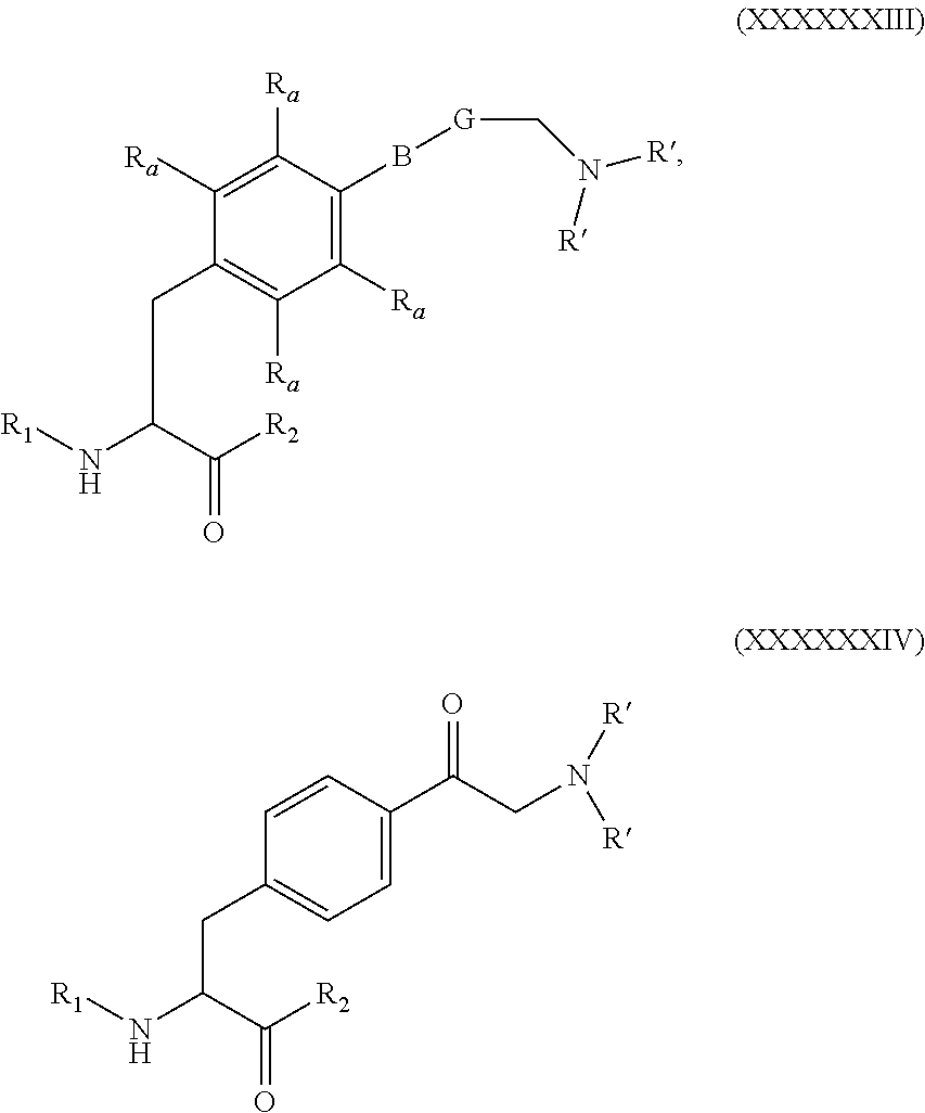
C1([Ra])=C(B[G]CN([R])[R])C([Ra])=C([Ra])C(CC(N[R1])C([R2])=O)=C1[Ra].C1=C(C(CN([R])[R])=O)C=CC(CC(N[R1])C([R2])=O)=C1
